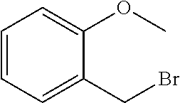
C1=CC=C(CBr)C(OC)=C1
